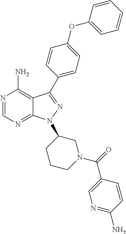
N1=CN=C2C(=C1N)C(C1=CC=C(OC3=CC=CC=C3)C=C1)=NN2C1CCCN(C(=O)C2=CN=C(N)C=C2)C1
